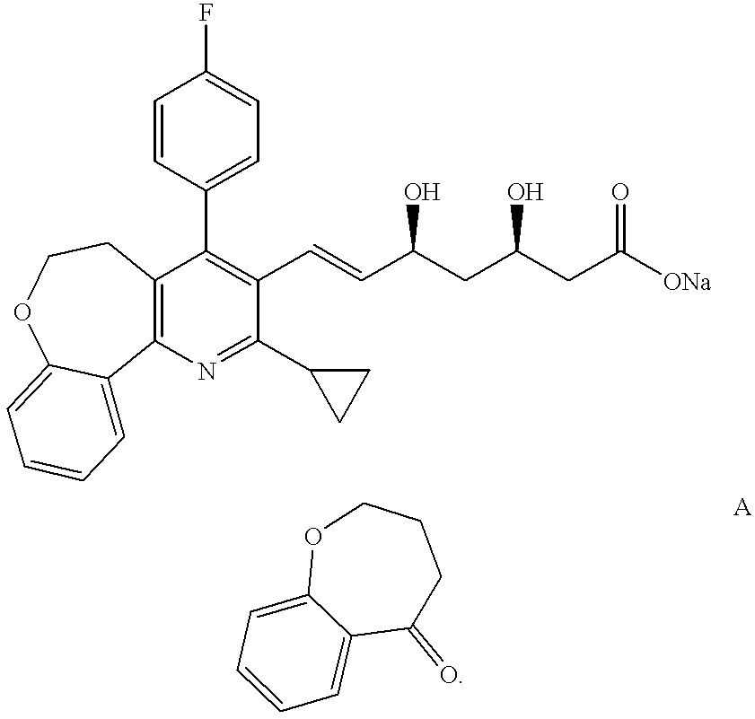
C1=CC(C2=C(C=CC(CC(CC([ONa])=O)O)O)C(C3CC3)=NC3=C2CCOC2=CC=CC=C32)=CC=C1F.O1C2=CC=CC=C2C(=O)CCC1
